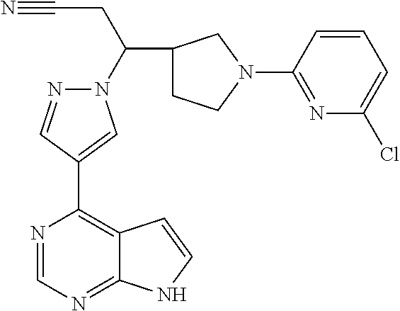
N1=CN=C2C(=C1C1=CN(C(CC#N)C3CCN(C4=NC(Cl)=CC=C4)C3)N=C1)C=CN2
